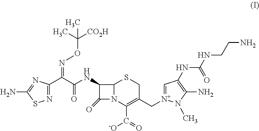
N1=C(C(C(NC2C(=O)N3C2SCC(C[N+]2=CC(NC(=O)NCCN)=C(N)N2C)=C3C([-O])=O)=O)=NOC([CO2H])(C)C)N=C(N)S1
